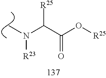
C(C(O[R25])=O)(N([R23])C)[R25]
